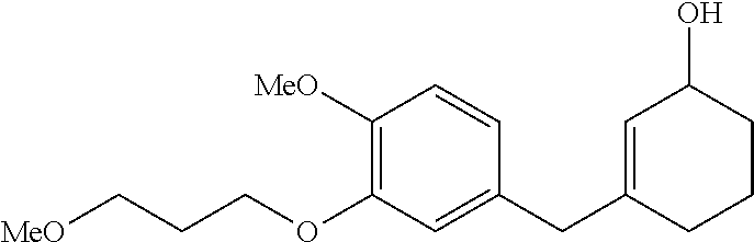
C1=CC([MeO])=C(OCCC[MeO])C=C1CC1=CC(O)CCC1
